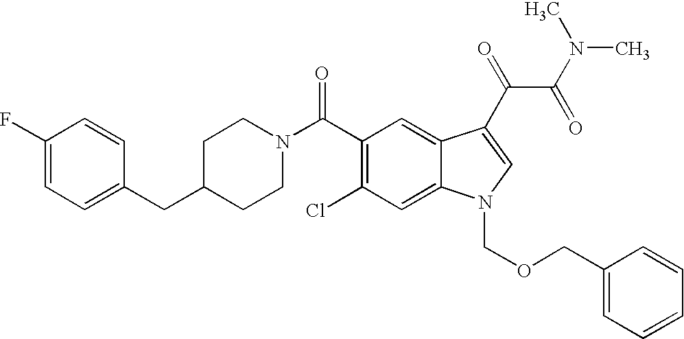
C1(F)=CC=C(CC2CCN(C(C3=C(Cl)C=C4C(=C3)C(C(C(=O)N(C)C)=O)=CN4COCC3=CC=CC=C3)=O)CC2)C=C1
